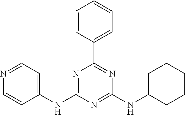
C1=CC(C2=NC(NC3CCCCC3)=NC(NC3=CC=NC=C3)=N2)=CC=C1
